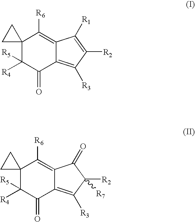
C12(C([R4])([R5])C(=O)C3=C([R3])C([R2])=C([R1])C3=C1[R6])CC2.C12(C([R4])([R5])C(=O)C3=C([R3])C([R2])([R7])C(=O)C3=C1[R6])CC2
